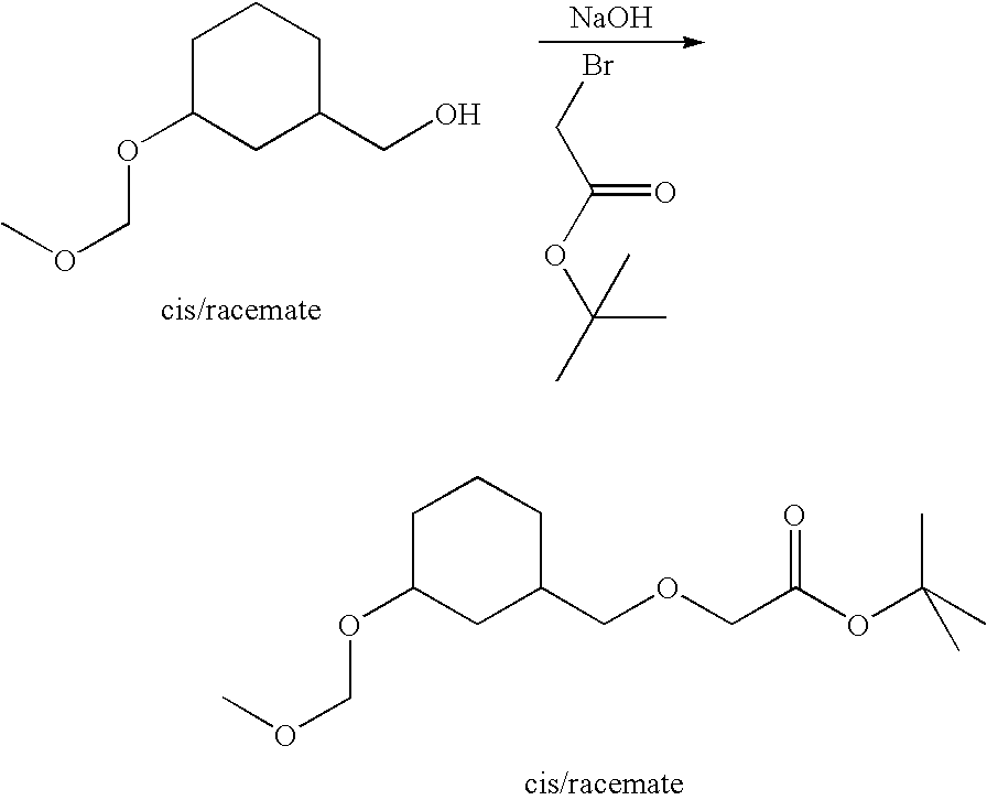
[NaOH].O=C(OC(C)(C)C)CBr.C1C(OCOC)CC(CO)CC1.C1C(OCOC)CC(COCC(=O)OC(C)(C)C)CC1
